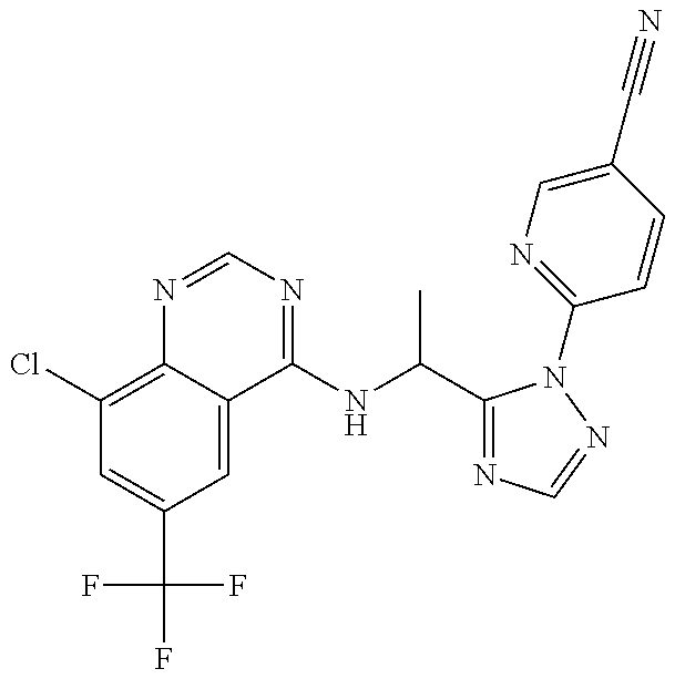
C1(Cl)=C2C(=CC(C(F)(F)F)=C1)C(NC(C1=NC=NN1C1=NC=C(C#N)C=C1)C)=NC=N2
